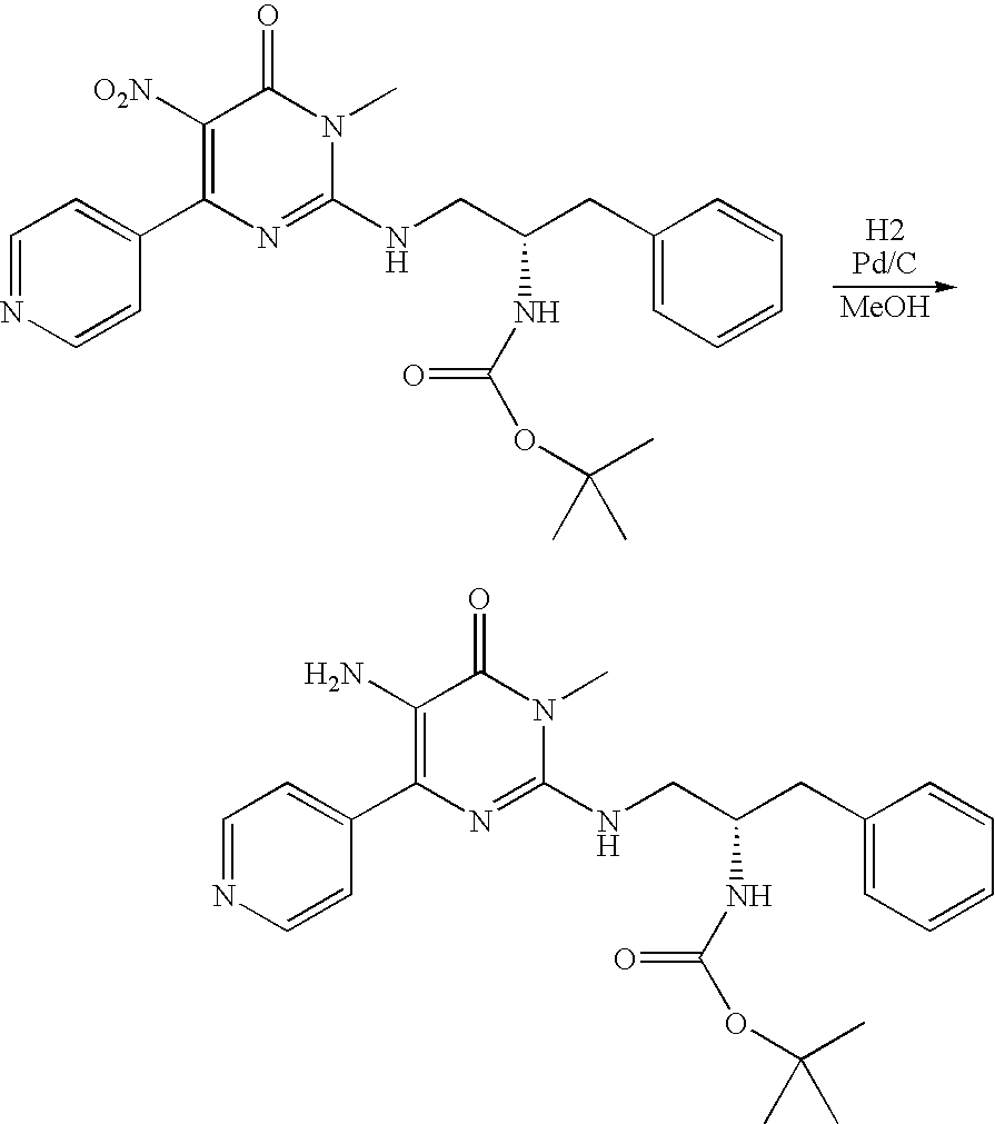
[MeOH].C1=NC=CC(C2=C([O2N])C(=O)N(C)C(NCC(CC3=CC=CC=C3)NC(=O)OC(C)(C)C)=N2)=C1.C1=NC=CC(C2=C(N)C(=O)N(C)C(NCC(CC3=CC=CC=C3)NC(=O)OC(C)(C)C)=N2)=C1
